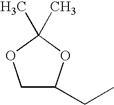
C1C(CC)OC(C)(C)O1
